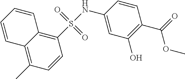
C1(NS(=O)(=O)C2=C3C(=C(C)C=C2)C=CC=C3)=CC(O)=C(C(OC)=O)C=C1
